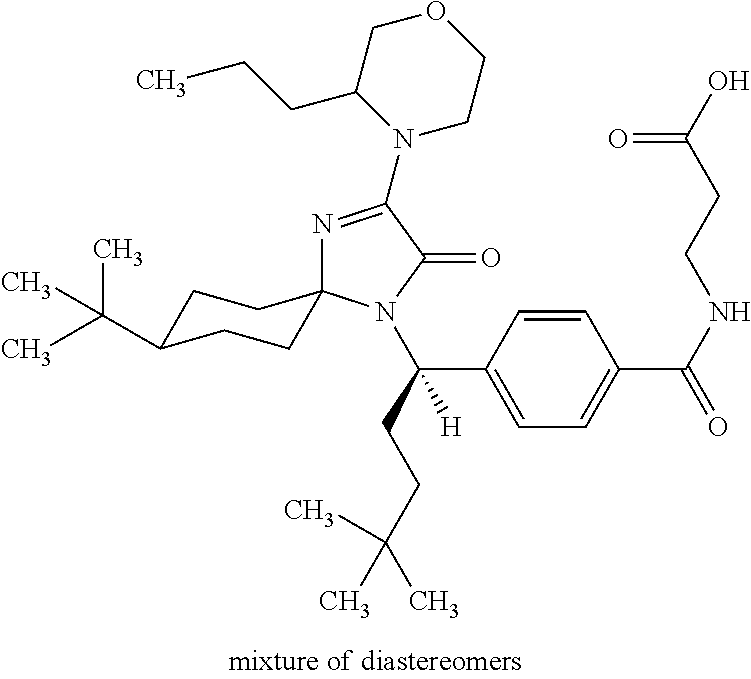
C1C(C(C)(C)C)CCC2(C1)N=C(N1CCOCC1CCC)C(=O)N2C(C1=CC=C(C(NCCC(O)=O)=O)C=C1)(CCC(C)(C)C)[H]
